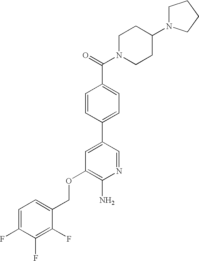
C(OC1=C(N)N=CC(C2=CC=C(C(=O)N3CCC(N4CCCC4)CC3)C=C2)=C1)C1=CC=C(F)C(F)=C1F
